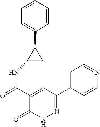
C1=C(C2C(NC(=O)C3=CC(C4=CC=NC=C4)=NNC3=O)C2)C=CC=C1
